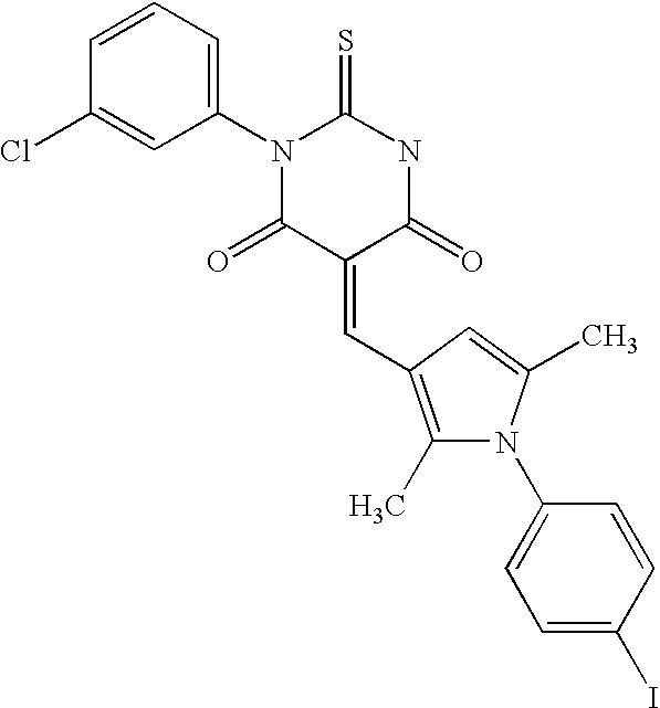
C1=CC=C(N2C(=S)NC(=O)C(=CC3=C(C)N(C4=CC=C(I)C=C4)C(C)=C3)C2=O)C=C1Cl
